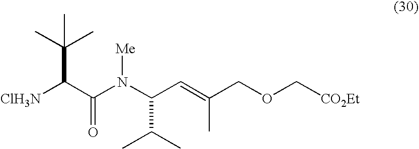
N(C(C=C(COC[CO2Et])C)C(C)C)(C(C([ClH3N])C(C)(C)C)=O)[Me]
